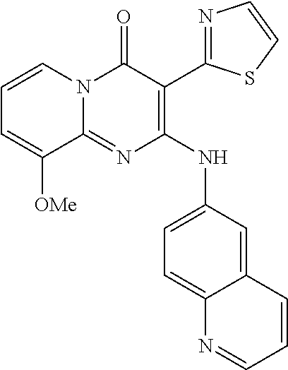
C1(NC2=CC=C3C(=C2)C=CC=N3)=C(C2=NC=CS2)C(=O)N2C(=N1)C([OMe])=CC=C2
